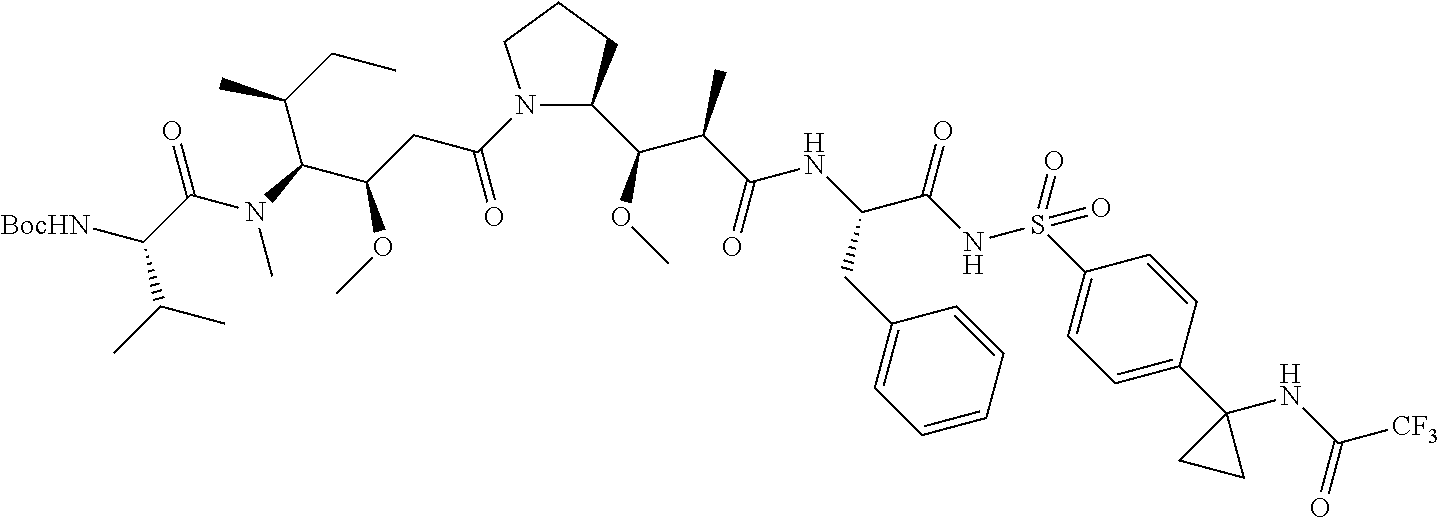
N1(C(CC(C(N(C(C([BocHN])C(C)C)=O)C)C(CC)C)OC)=O)C(C(OC)C(C(=O)NC(C(NS(C2=CC=C(C3(NC([CF3])=O)CC3)C=C2)(=O)=O)=O)CC2=CC=CC=C2)C)CCC1
